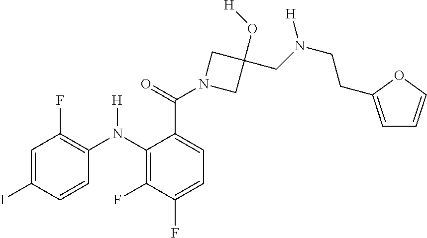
C1=C(I)C=CC(N(C2=C(F)C(F)=CC=C2C(=O)N2CC(O[H])(CN(CCC3=CC=CO3)[H])C2)[H])=C1F
